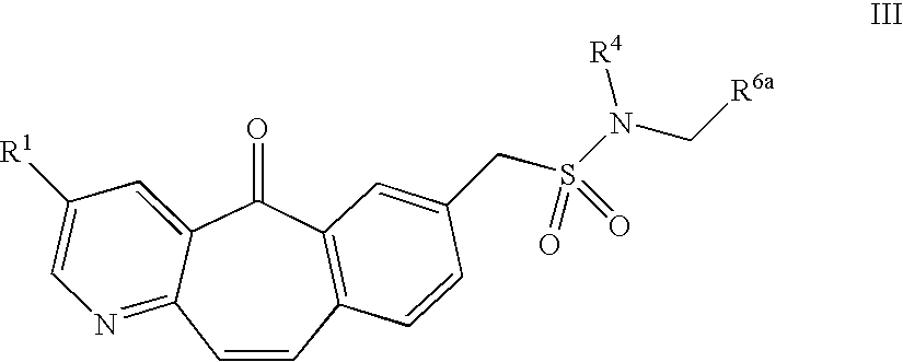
C12=CC([R1])=CN=C1C=CC1=C(C2=O)C=C(CS(N(C[R6a])[R4])(=O)=O)C=C1
